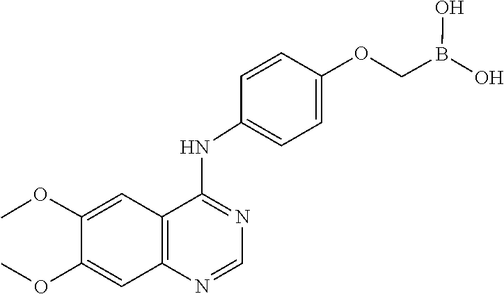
C1=NC2=C(C(NC3=CC=C(OCB(O)O)C=C3)=N1)C=C(OC)C(OC)=C2
